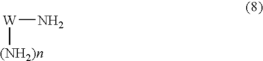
[W](N)[(NH2)n]
